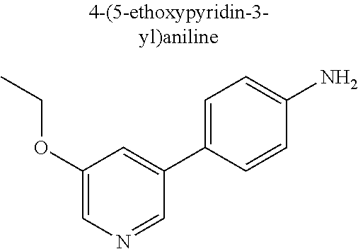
CCOC1=CN=CC(C2=CC=C(N)C=C2)=C1
